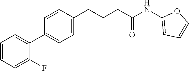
C1=CC(CCCC(NC2=CC=CO2)=O)=CC=C1C1=CC=CC=C1F
